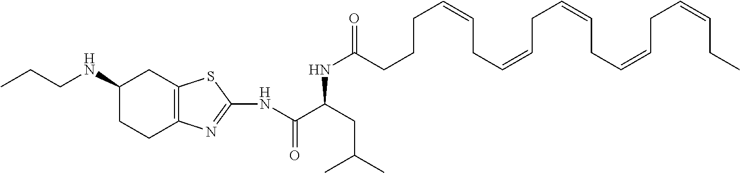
CCCNC1CCC2=C(C1)SC(NC(C(CC(C)C)NC(=O)CCCC=CCC=CCC=CCC=CCC=CCC)=O)=N2
